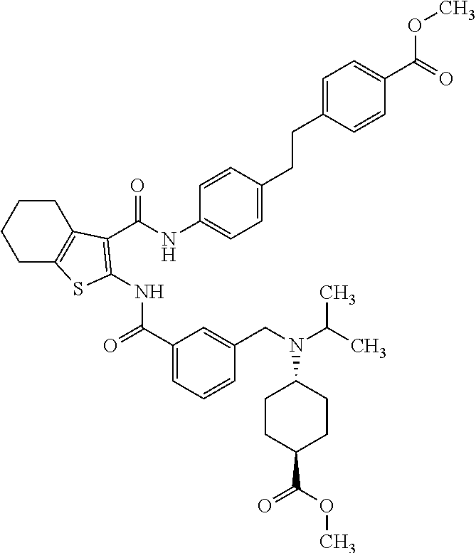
C1CC2=C(CC1)SC(NC(=O)C1=CC=CC(CN(C3CCC(C(OC)=O)CC3)C(C)C)=C1)=C2C(NC1=CC=C(CCC2=CC=C(C(=O)OC)C=C2)C=C1)=O
